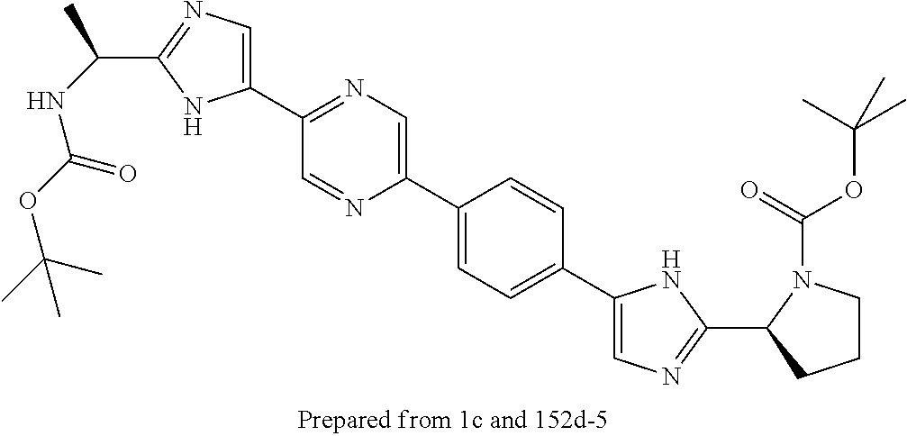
C1(C2=CN=C(C3=CN=C(C(C)NC(OC(C)(C)C)=O)N3)C=N2)=CC=C(C2=CN=C(C3CCCN3C(=O)OC(C)(C)C)N2)C=C1
